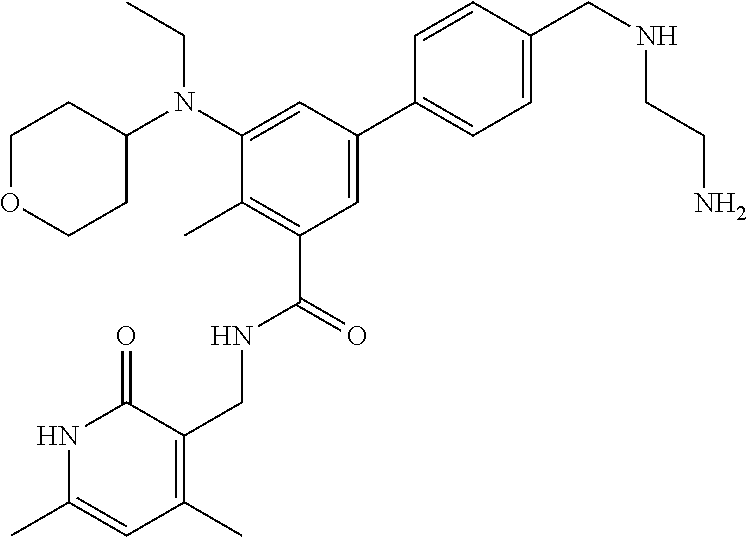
CCN(C1CCOCC1)C1=CC(C2=CC=C(CNCCN)C=C2)=CC(C(NCC2=C(C)C=C(C)NC2=O)=O)=C1C
